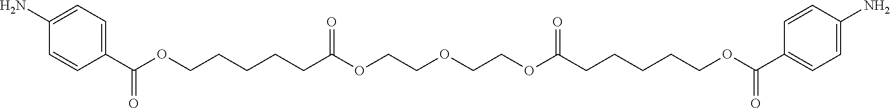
C1(C(OCCCCCC(OCCOCCOC(CCCCCOC(C2=CC=C(N)C=C2)=O)=O)=O)=O)=CC=C(N)C=C1
